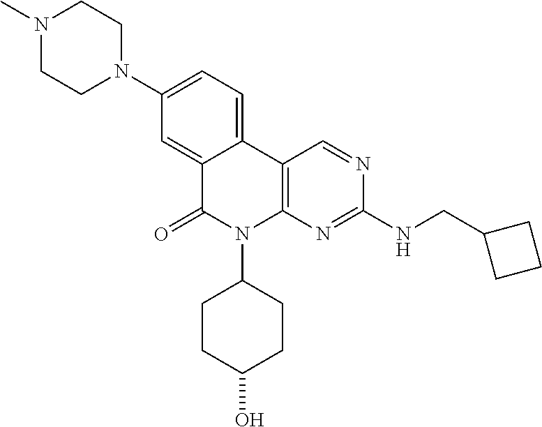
N1(C)CCN(C2=CC=C3C(=C2)C(=O)N(C2CCC(O)CC2)C2=C3C=NC(NCC3CCC3)=N2)CC1
